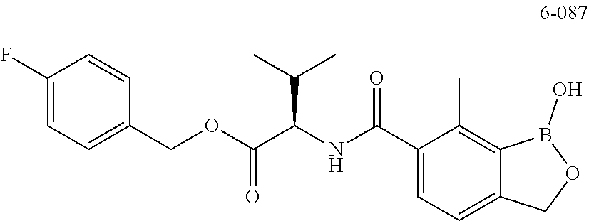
C1(F)=CC=C(COC(C(NC(C2=CC=C3C(=C2C)B(O)OC3)=O)C(C)C)=O)C=C1
